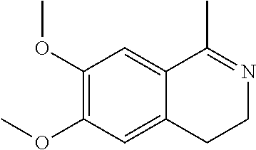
C1(OC)=C(OC)C=C2C(=C1)C(C)=NCC2
